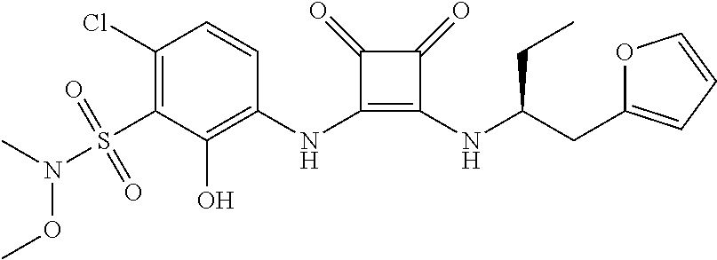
C1(Cl)=C(S(=O)(=O)N(C)OC)C(O)=C(NC2=C(NC(CC3=CC=CO3)CC)C(=O)C2=O)C=C1
